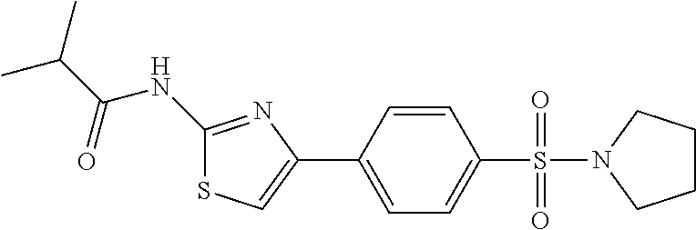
C1(NC(C(C)C)=O)=NC(C2=CC=C(S(=O)(=O)N3CCCC3)C=C2)=CS1
